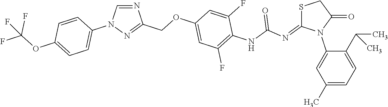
N1=CN(C2=CC=C(OC(F)(F)F)C=C2)N=C1COC1=CC(F)=C(NC(N=C2SCC(=O)N2C2=CC(C)=CC=C2C(C)C)=O)C(F)=C1
